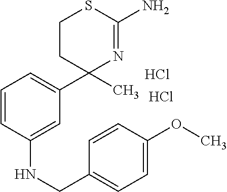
C1=CC(NCC2=CC=C(OC)C=C2)=CC(C2(C)N=C(N)SCC2)=C1.Cl.Cl
